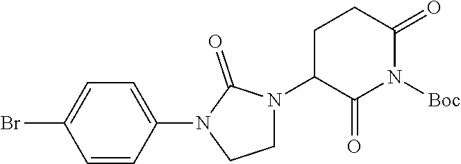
C1=CC(N2CCN(C3C(=O)N([Boc])C(=O)CC3)C2=O)=CC=C1Br
